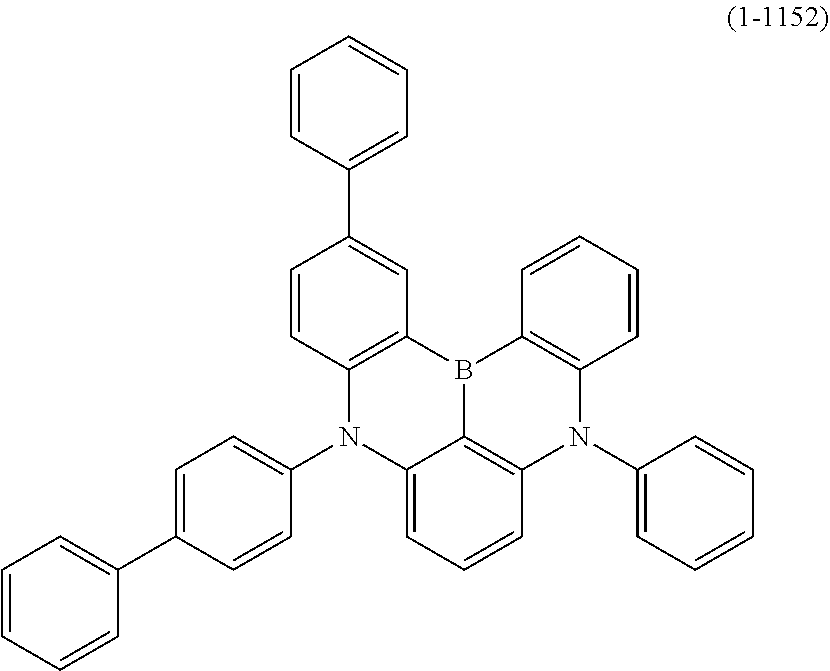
C12=C(B3C4=C(C=CC=C4N1C1=CC=C(C4=CC=CC=C4)C=C1)N(C1=CC=CC=C1)C1=C3C=CC=C1)C=C(C1=CC=CC=C1)C=C2
